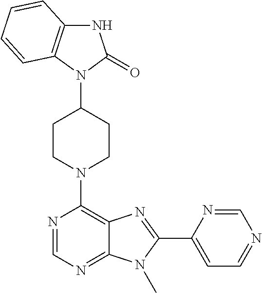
C1CN(C2=C3C(=NC=N2)N(C)C(C2=CC=NC=N2)=N3)CCC1N1C(=O)NC2=C1C=CC=C2
